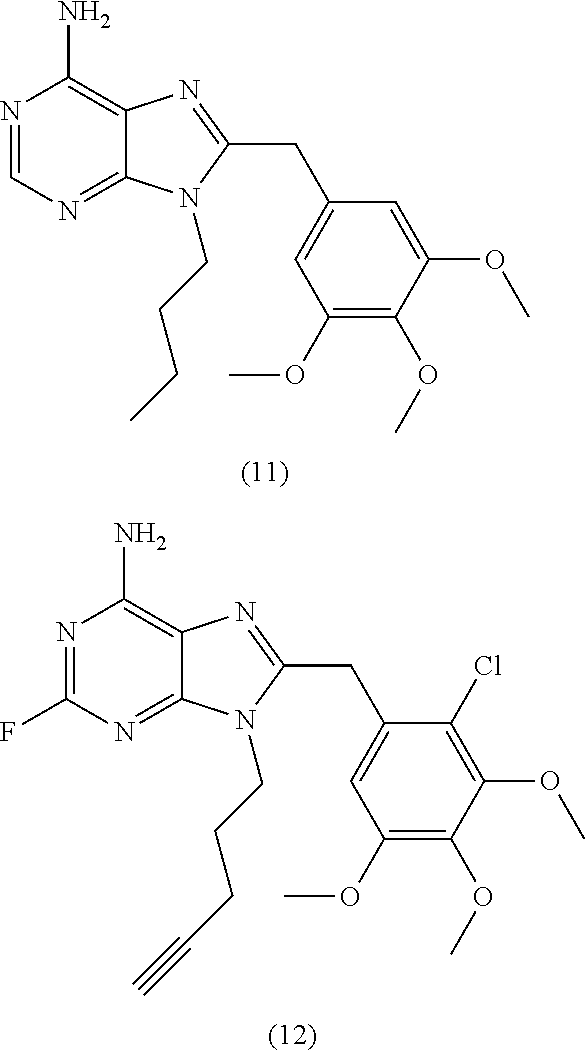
N1=CN=C2C(=C1N)N=C(CC1=CC(OC)=C(OC)C(OC)=C1)N2CCCC.N1=C(F)N=C2C(=C1N)N=C(CC1=CC(OC)=C(OC)C(OC)=C1Cl)N2CCCC#C
